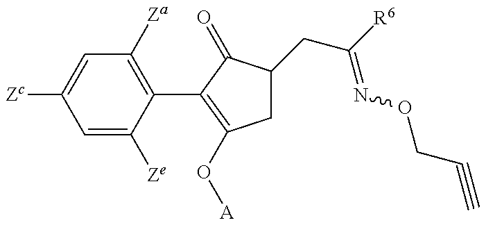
C1=C([Ze])C(C2=C(O[A])CC(CC(=NOCC#C)[R6])C2=O)=C([Za])C=C1[Zc]
